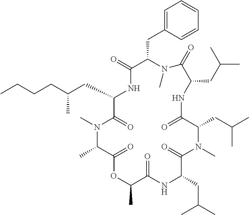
O=C1C(CC2=CC=CC=C2)N(C)C(=O)C(CC(C)C)NC(=O)C(CC(C)C)N(C)C(=O)C(CC(C)C)NC(=O)C(C)OC(=O)C(C)N(C)C(=O)C(CC(CCCC)C)N1
